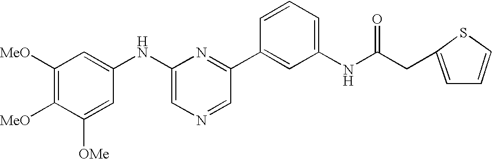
C1([MeO])=C([MeO])C([OMe])=CC(NC2=CN=CC(C3=CC(NC(CC4=CC=CS4)=O)=CC=C3)=N2)=C1
